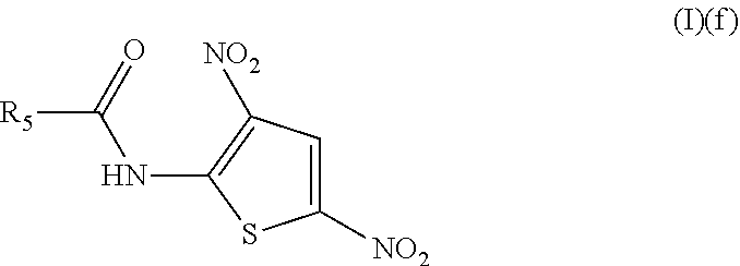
C1=C([NO2])SC(NC(=O)[R5])=C1[NO2]
